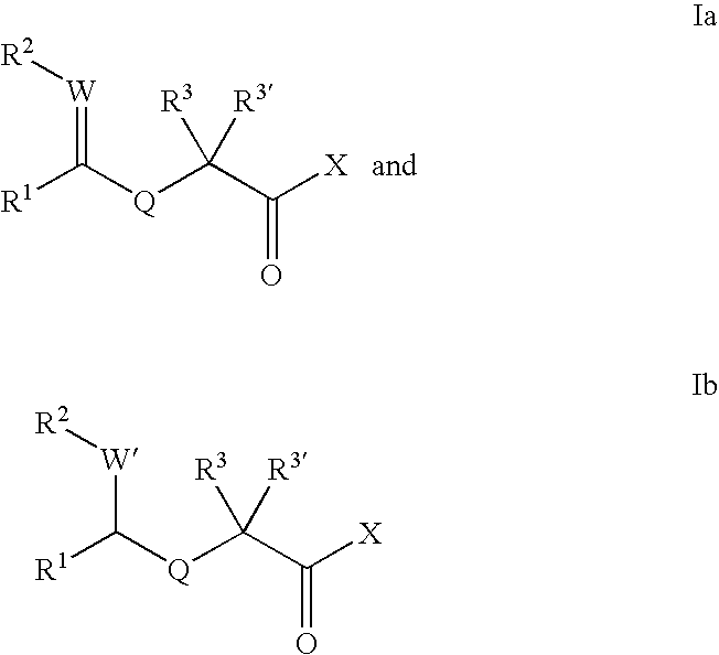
[W](=C([Q]C(C(=O)[X])([R3])[R3])[R1])[R2].[W](C([Q]C(C(=O)[X])([R3])[R3])[R1])[R2]
